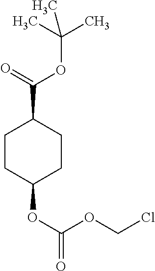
C(=O)(OC1CCC(C(=O)OC(C)(C)C)CC1)OCCl
